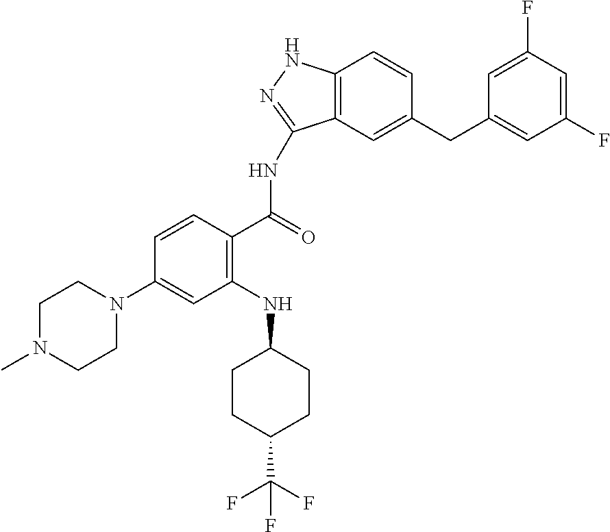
C1N(C)CCN(C2=CC(NC3CCC(C(F)(F)F)CC3)=C(C(NC3=NNC4=C3C=C(CC3=CC(F)=CC(F)=C3)C=C4)=O)C=C2)C1
